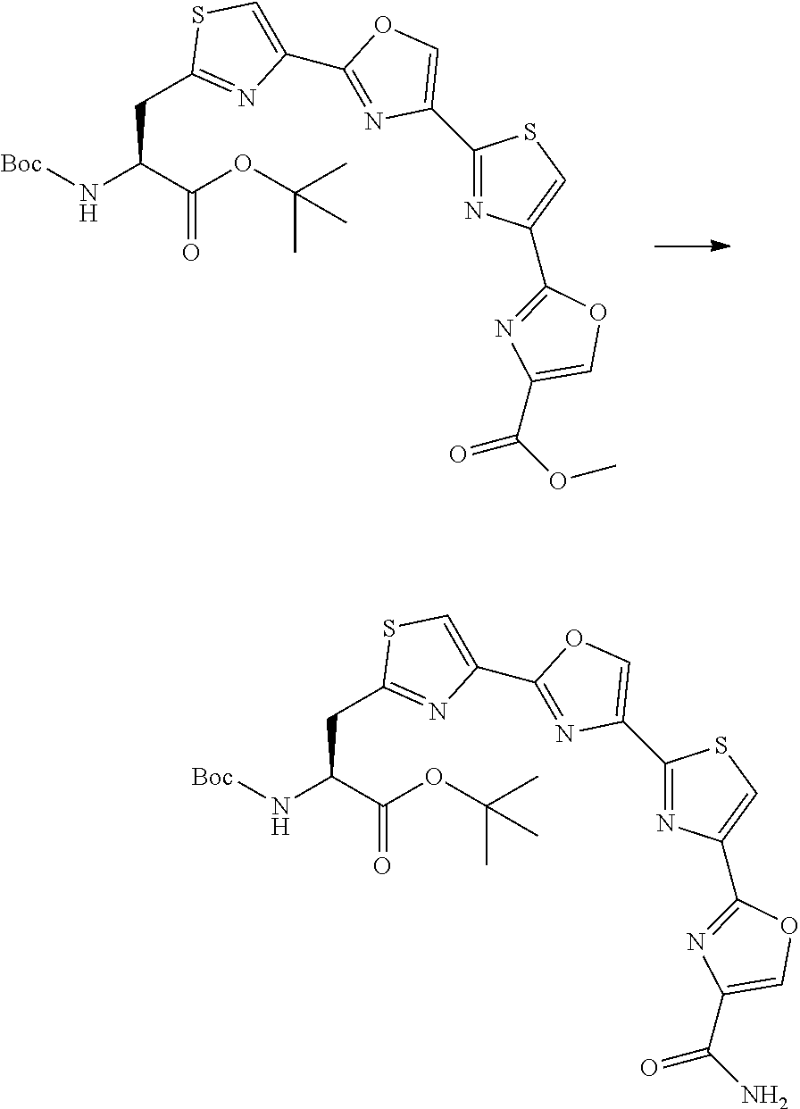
[Boc]NC(C(OC(C)(C)C)=O)CC1=NC(C2=NC(C3=NC(C4=NC(C(OC)=O)=CO4)=CS3)=CO2)=CS1.[Boc]NC(C(OC(C)(C)C)=O)CC1=NC(C2=NC(C3=NC(C4=NC(C(N)=O)=CO4)=CS3)=CO2)=CS1
